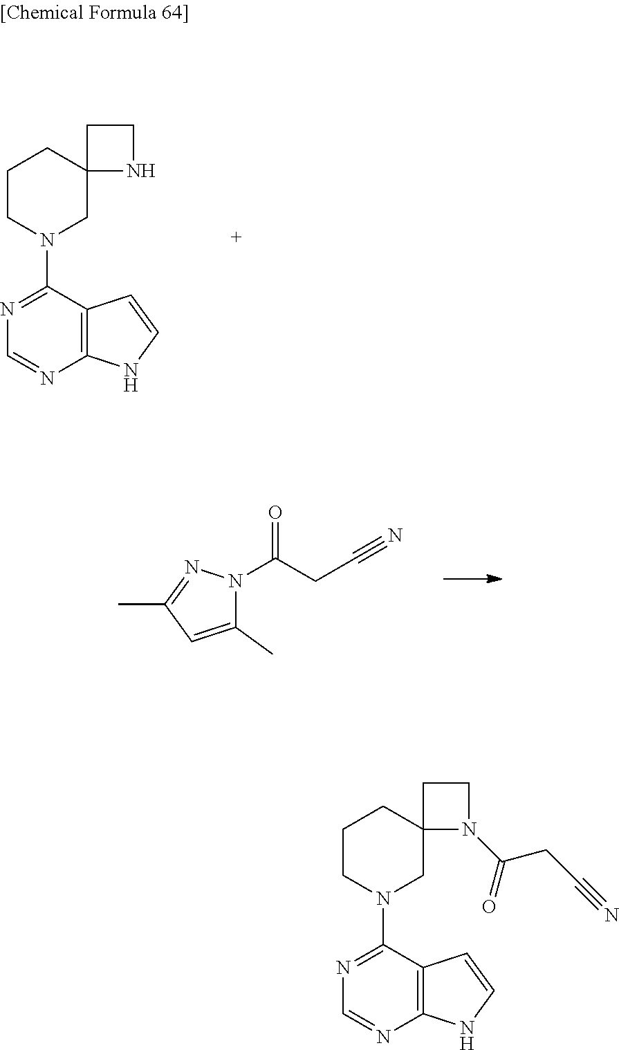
N1(C2=NC=NC3=C2C=CN3)CC2(CCC1)NCC2.C1(C)=CC(C)=NN1C(CC#N)=O.N1(C2=NC=NC3=C2C=CN3)CC2(CCC1)N(C(CC#N)=O)CC2
